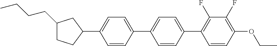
C1(CCCC)CCC(C2=CC=C(C3=CC=C(C4=C(F)C(F)=C(OCC)C=C4)C=C3)C=C2)C1
